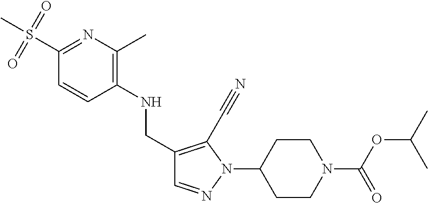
C(C1=C(C#N)N(C2CCN(C(OC(C)C)=O)CC2)N=C1)NC1=C(C)N=C(S(C)(=O)=O)C=C1
